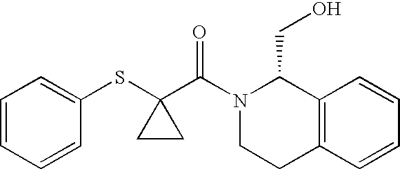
C1=CC=CC(SC2(C(N3CCC4=C(C3CO)C=CC=C4)=O)CC2)=C1
